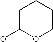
C1C(O)OCCC1
